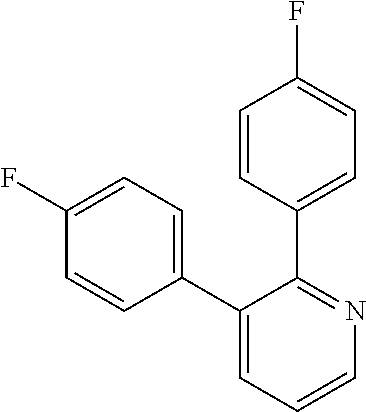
C1(F)=CC=C(C2=CC=CN=C2C2=CC=C(F)C=C2)C=C1
